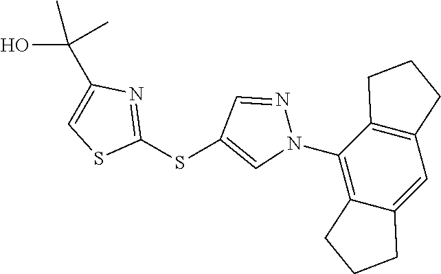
C12=C(C=C3C(=C1N1N=CC(SC4=NC(C(O)(C)C)=CS4)=C1)CCC3)CCC2
